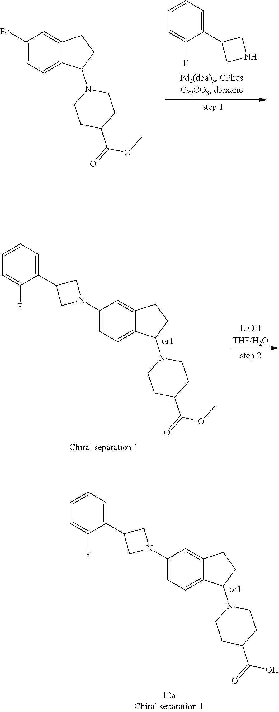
C1=CC=C(C2CN(C3=CC=C4C(=C3)CCC4N3CCC(C(O)=O)CC3)C2)C(F)=C1.C1=CC=C(C2CNC2)C(F)=C1.C1(Br)=CC=C2C(=C1)CCC2N1CCC(C(OC)=O)CC1.C1=CC=C(C2CN(C3=CC=C4C(=C3)CCC4N3CCC(C(OC)=O)CC3)C2)C(F)=C1.[LiOHTHF/H2O]
